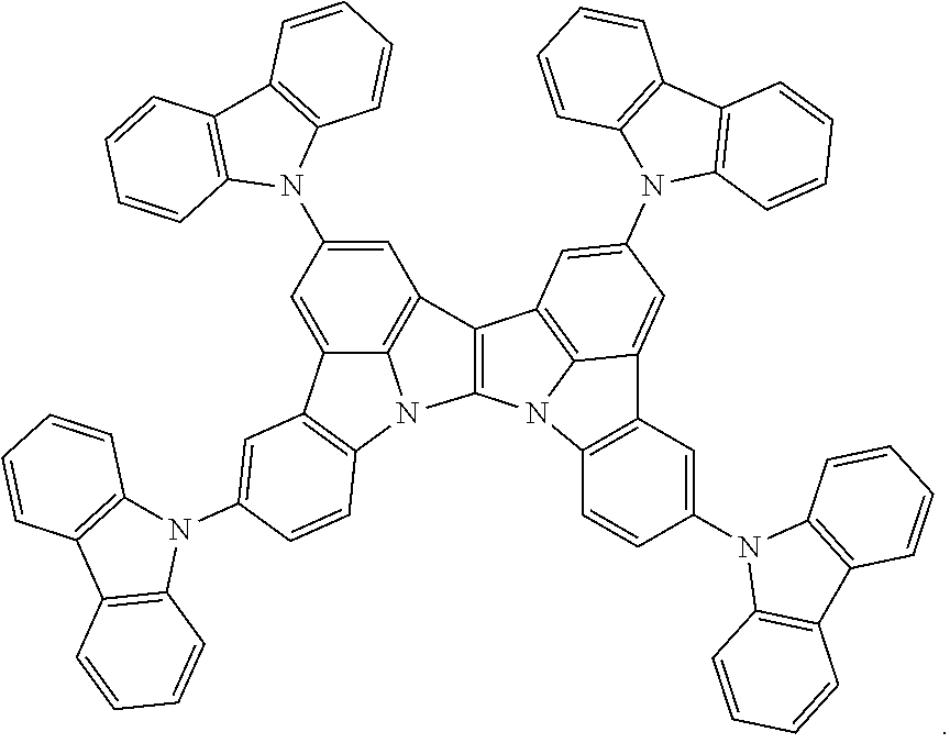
C12=C(N3C4=C1C=C(N1C5=C(C6=C1C=CC=C6)C=CC=C5)C=C4C1=C3C=CC(N3C4=C(C5=C3C=CC=C5)C=CC=C4)=C1)N1C3=C2C=C(N2C4=C(C5=C2C=CC=C5)C=CC=C4)C=C3C2=C1C=CC(N1C3=C(C4=C1C=CC=C4)C=CC=C3)=C2
